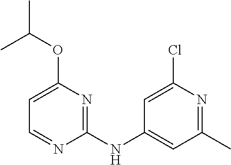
C1=C(OC(C)C)N=C(NC2=CC(C)=NC(Cl)=C2)N=C1
